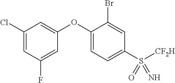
C1(Cl)=CC(F)=CC(OC2=CC=C(S([CF2H])(=O)=N)C=C2Br)=C1
